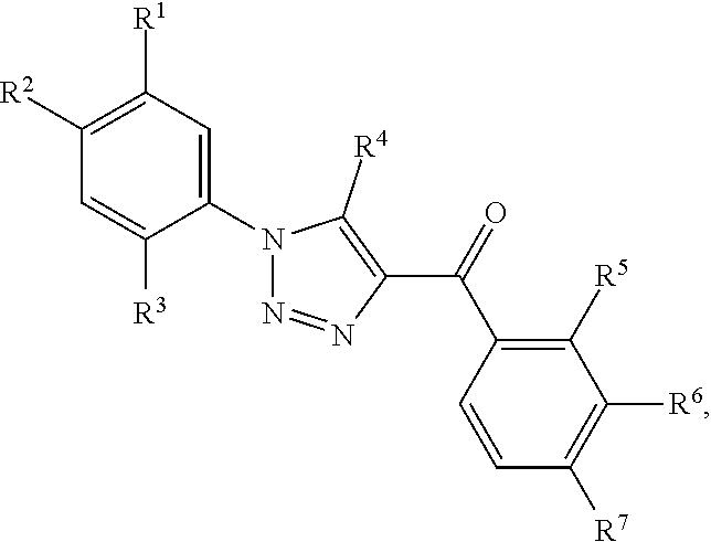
C1(N2N=NC(C(C3=C([R5])C([R6])=C([R7])C=C3)=O)=C2[R4])=CC([R1])=C([R2])C=C1[R3]
